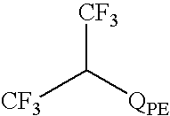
[CF3]C([QPE])[CF3]
